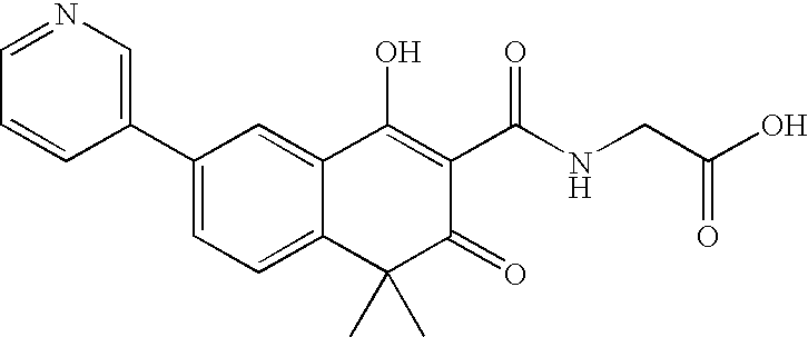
C1(C2=CN=CC=C2)=CC=C2C(=C1)C(O)=C(C(NCC(O)=O)=O)C(=O)C2(C)C
